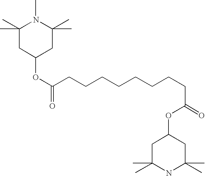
C1(C)(C)CC(OC(=O)CCCCCCCCC(=O)OC2CC(C)(C)NC(C)(C)C2)CC(C)(C)N1C
